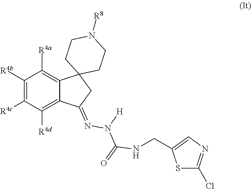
C1([R4b])=C([R4c])C([R4d])=C2C(=C1[R4a])C1(CC2=NN([H])C(=O)[NH]CC2=CN=C(Cl)S2)CCN([R8])CC1
